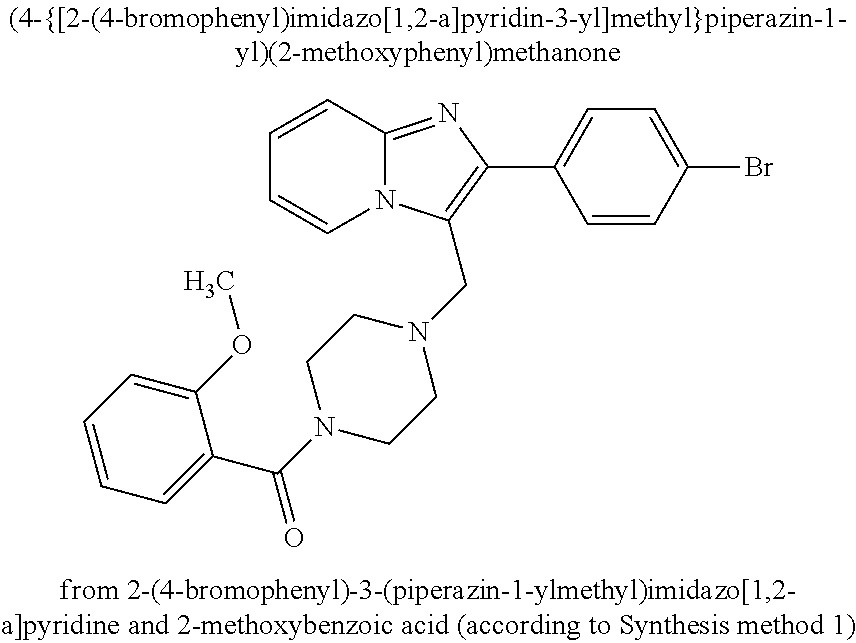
C1=CC2=NC(C3=CC=C(Br)C=C3)=C(CN3CCN(C(C4=CC=CC=C4OC)=O)CC3)N2C=C1
